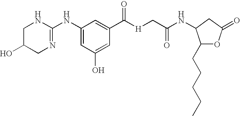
C1(NC2=NCC(O)CN2)=CC(O)=CC(C([H]CC(NC2C(CCCCC)OC(=O)C2)=O)=O)=C1
